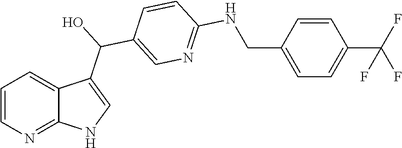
C1=CN=C2C(=C1)C(C(C1=CN=C(NCC3=CC=C(C(F)(F)F)C=C3)C=C1)O)=CN2
